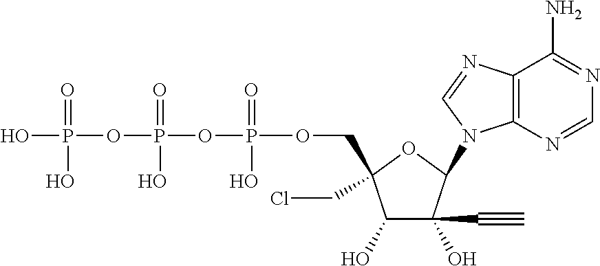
C1(O)C(O)(C#C)C(N2C3=C(N=C2)C(N)=NC=N3)OC1(COP(OP(OP(O)(=O)O)(=O)O)(=O)O)CCl
